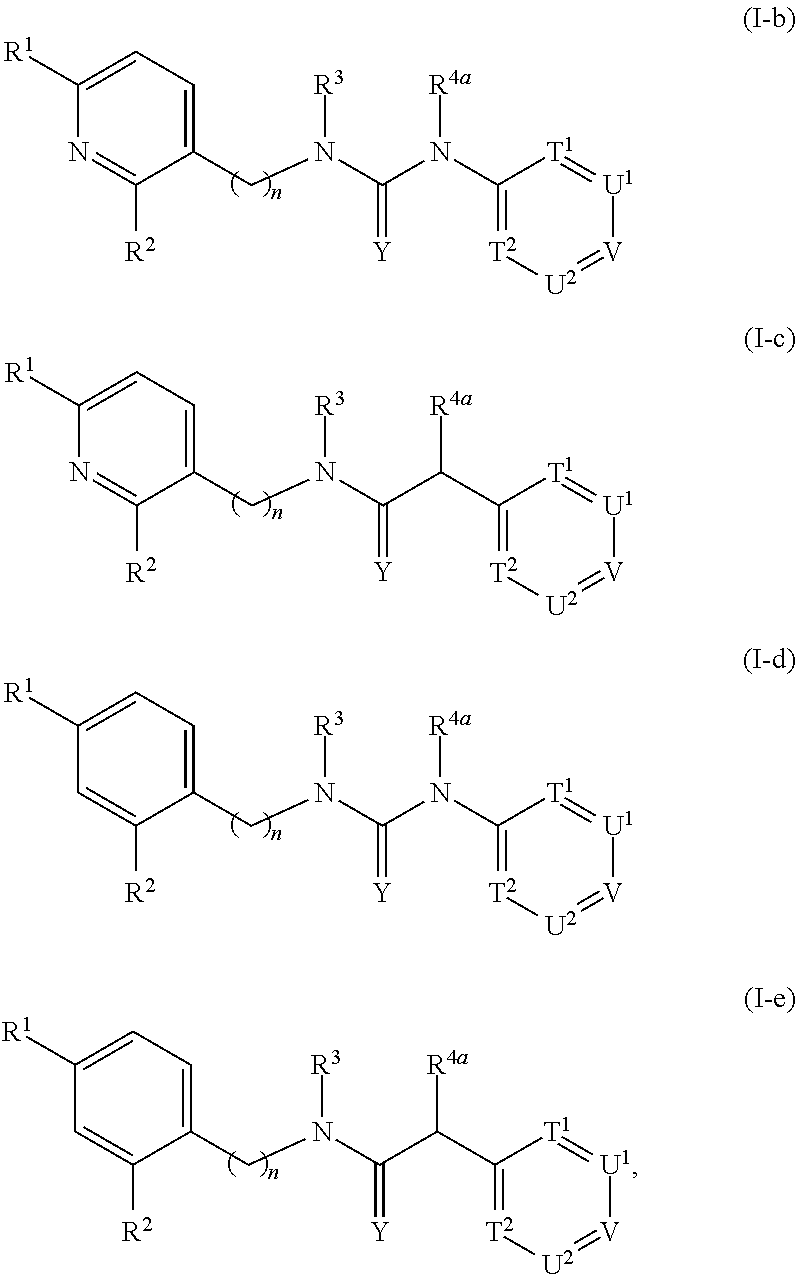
C1(CN(C(N(C2=[T2][U2]=[V][U1]=[T1]2)[R4a])=[Y])[R3])=CC=C([R1])N=C1[R2].C1(CN(C(C(C2=[T2][U2]=[V][U1]=[T1]2)[R4a])=[Y])[R3])=CC=C([R1])N=C1[R2].C1(CN(C(N(C2=[T2][U2]=[V][U1]=[T1]2)[R4a])=[Y])[R3])=CC=C([R1])C=C1[R2].C1(CN(C(C(C2=[T2][U2]=[V][U1]=[T1]2)[R4a])=[Y])[R3])=CC=C([R1])C=C1[R2]
